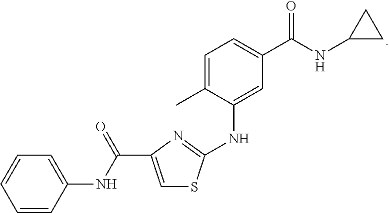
C1=CC=CC=C1NC(C1=CSC(NC2=CC(C(NC3CC3)=O)=CC=C2C)=N1)=O
